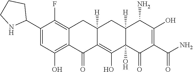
C12=C(O)C=C(C3CCCN3)C(F)=C1CC1([H])C(=C(O)C3(O)C([H])(C1)C(N)C(O)=C(C(N)=O)C3=O)C2=O
